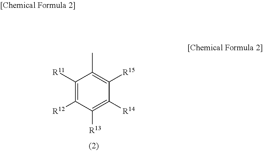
C1([R11])=C([R12])C([R13])=C([R14])C([R15])=C1C
